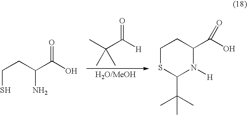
C(S)CC(N)C(O)=O.CC(C([H])=O)(C)C.C1SC(C(C)(C)C)N([H])C(C(O)=O)C1
